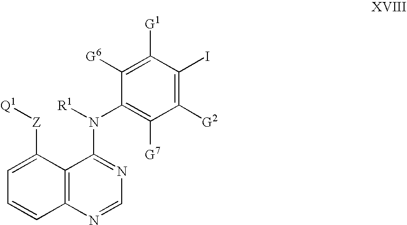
C1=C([Z][Q1])C2=C(C=C1)N=CN=C2N([R1])C1=C([G7])C([G2])=C(I)C([G1])=C1[G6]
